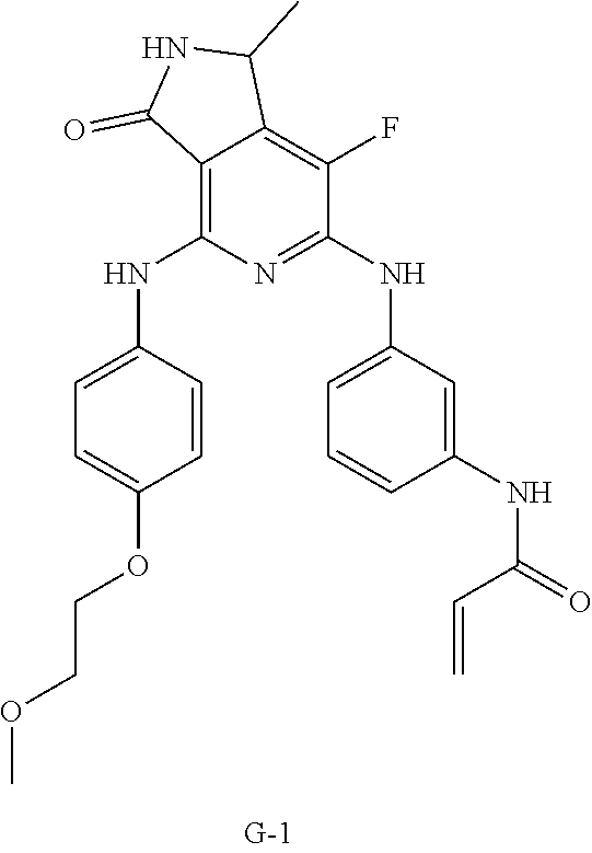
C12=C(NC3=CC=C(OCCOC)C=C3)N=C(NC3=CC=CC(NC(C=C)=O)=C3)C(F)=C1C(C)NC2=O
